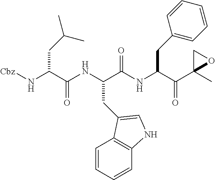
[Cbz]NC(C(NC(C(NC(C(C1(C)OC1)=O)CC1=CC=CC=C1)=O)CC1=CNC2=C1C=CC=C2)=O)CC(C)C
